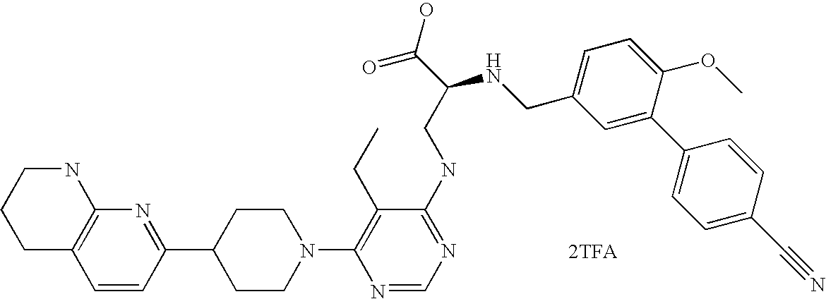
[2TFA].C1=CC(C2CCN(C3=C(CC)C(NCC(C(O)=O)NCC4=CC=C(OC)C(C5=CC=C(C#N)C=C5)=C4)=NC=N3)CC2)=NC2=C1CCCN2
